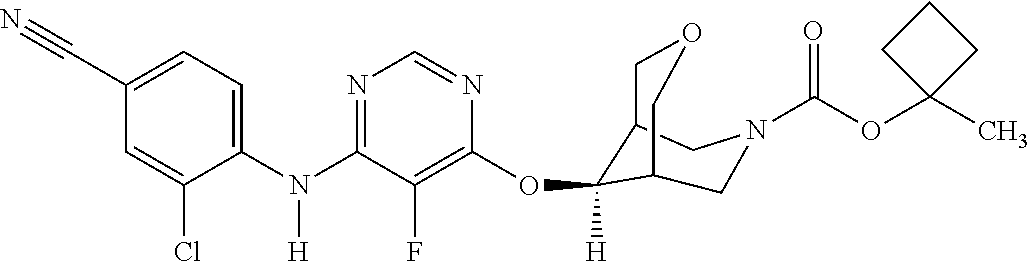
C1(N(C2=NC=NC(OC3([H])C4COCC3CN(C(OC3(C)CCC3)=O)C4)=C2F)[H])=CC=C(C#N)C=C1Cl
